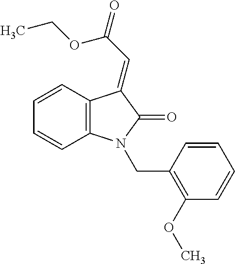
C1=CC2=C(C=C1)N(CC1=C(OC)C=CC=C1)C(=O)C2=CC(=O)OCC
